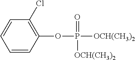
C1=CC(OP([OCH(CH3)2])(=O)[OCH(CH3)2])=C(Cl)C=C1
